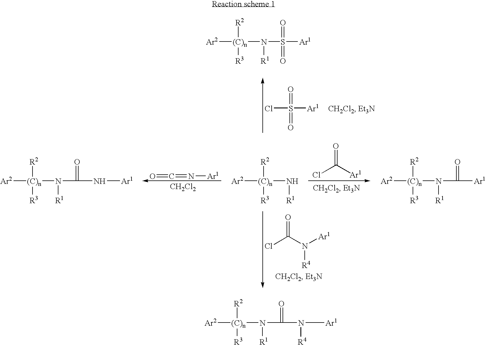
[Ar2][(C)n](N([R1])S([Ar1])(=O)=O)([R2])[R3].[Ar2][(C)n](N(C(N[Ar1])=O)[R1])([R2])[R3].O=C=N[Ar1].[Ar2][(C)n](N[R1])([R2])[R3].O=C([Ar1])Cl.[Ar2][(C)n](N([R1])C([Ar1])=O)([R2])[R3].ClS([Ar1])(=O)=O.ClC(N([Ar1])[R4])=O.[CH2Cl2].[Ar2][(C)n](N(C(N([Ar1])[R4])=O)[R1])([R2])[R3]
